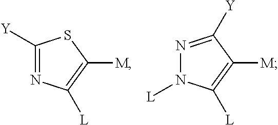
C1([Y])=NC([L])=C([M])S1.N1=C([Y])C([M])=C([L])N1[L]
